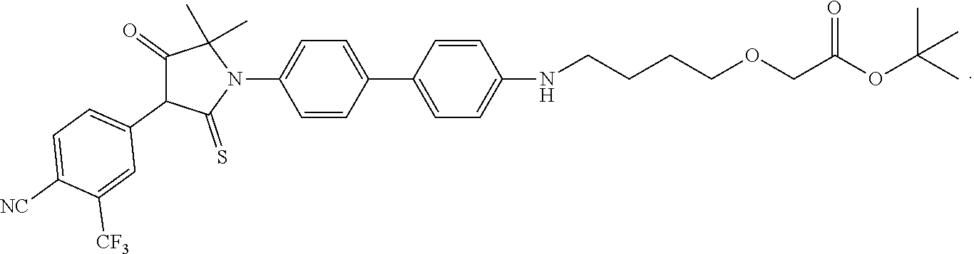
C1(=O)C(C2=CC=C([NC])C([CF3])=C2)C(=S)N(C2=CC=C(C3=CC=C(NCCCCOCC(OC(C)(C)C)=O)C=C3)C=C2)C1(C)C
